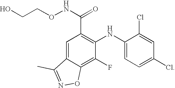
C1(F)=C2C(=CC(C(NOCCO)=O)=C1NC1=CC=C(Cl)C=C1Cl)C(C)=NO2
